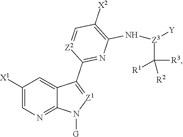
C1([X1])=CN=C2C(=C1)C(C1=NC(N[Z3]([Y])C([R3])([R2])[R1])=C([X2])C=[Z2]1)=[Z1]N2[G]
